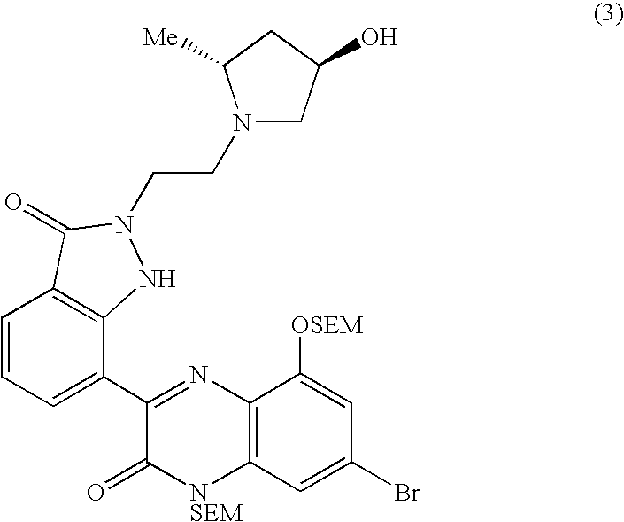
C1=CC=C(C2=NC3=C([NSEM]C2=O)C=C(Br)C=C3[OSEM])C2=C1C(=O)N(CCN1CC(O)CC1[Me])N2
